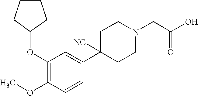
C1(OC2CCCC2)=C(OC)C=CC(C2([NC])CCN(CC(O)=O)CC2)=C1
